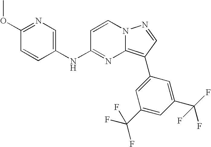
C1(OC)=NC=C(NC2=NC3=C(C4=CC(C(F)(F)F)=CC(C(F)(F)F)=C4)C=NN3C=C2)C=C1
